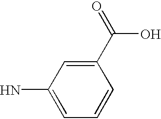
C1(N)=CC=CC(C(=O)O)=C1
